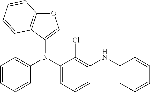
O1C2=C(C(N(C3=CC=CC=C3)C3=CC=CC(NC4=CC=CC=C4)=C3Cl)=C1)C=CC=C2
